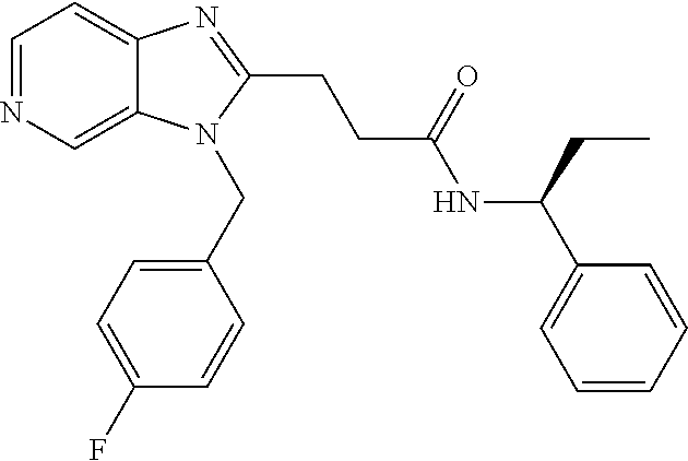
C1=NC=C2C(=C1)N=C(CCC(NC(C1=CC=CC=C1)CC)=O)N2CC1=CC=C(F)C=C1
